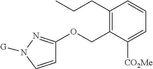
C1=CN([G])N=C1OCC1=C(CCC)C=CC=C1[CO2Me]
